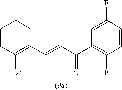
C1CC(Br)=C(C=CC(C2=C(F)C=CC(F)=C2)=O)CC1
